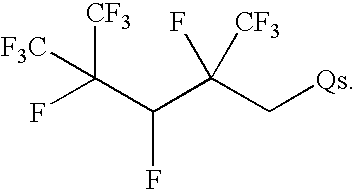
[F3C]C(C(C(C[Qs])(F)[CF3])F)([CF3])F
